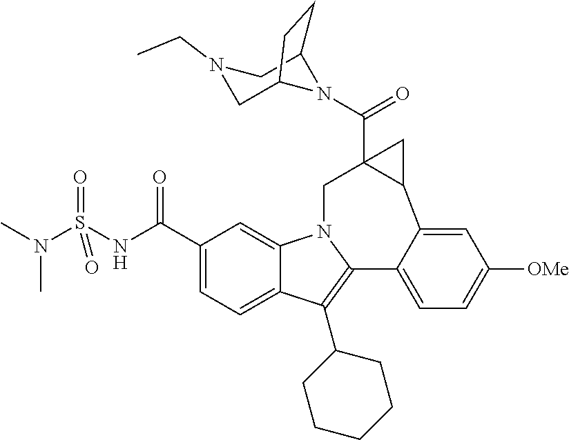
C1(C(NS(N(C)C)(=O)=O)=O)=CC=C2C(=C1)N1C(=C2C2CCCCC2)C2=CC=C([OMe])C=C2C2CC2(C(N2C3CN(CC)CC2CC3)=O)C1
